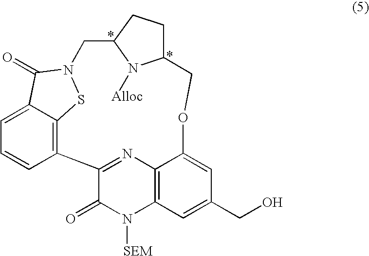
C1=C2C3=C(C=C1)C1=NC4=C(N([SEM])C1=O)C=C(CO)C=C4OCC1CCC(CN(S3)C2=O)N1[Alloc]
